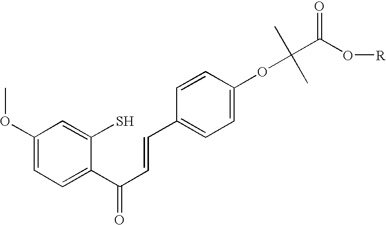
C1(OC)=CC=C(C(C=CC2=CC=C(OC(C)(C)C(O[R])=O)C=C2)=O)C(S)=C1
